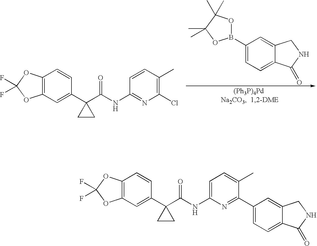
C12=C(C=C(C3(C(NC4=CC=C(C)C(C5=CC=C6C(=C5)CNC6=O)=N4)=O)CC3)C=C1)OC(F)(F)O2.C12=C(C=C(C3(C(NC4=NC(Cl)=C(C)C=C4)=O)CC3)C=C1)OC(F)(F)O2.C1(B2OC(C)(C)C(C)(C)O2)=CC=C2C(=C1)CNC2=O
